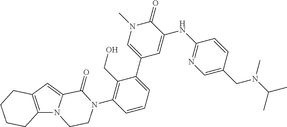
C12=C(C=C3N1CCN(C1=C(CO)C(C4=CN(C)C(=O)C(NC5=NC=C(CN(C(C)C)C)C=C5)=C4)=CC=C1)C3=O)CCCC2
